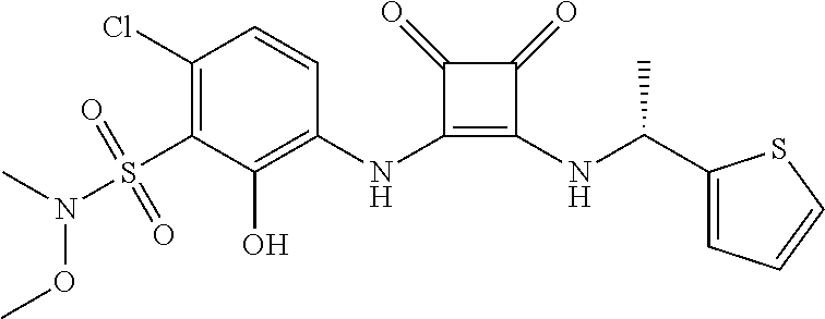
C1(NC2=C(O)C(S(N(OC)C)(=O)=O)=C(Cl)C=C2)=C(NC(C2=CC=CS2)C)C(=O)C1=O
